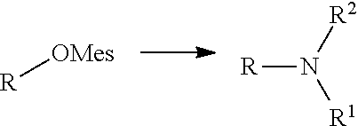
[R][OMes].[R]N([R2])[R1]
